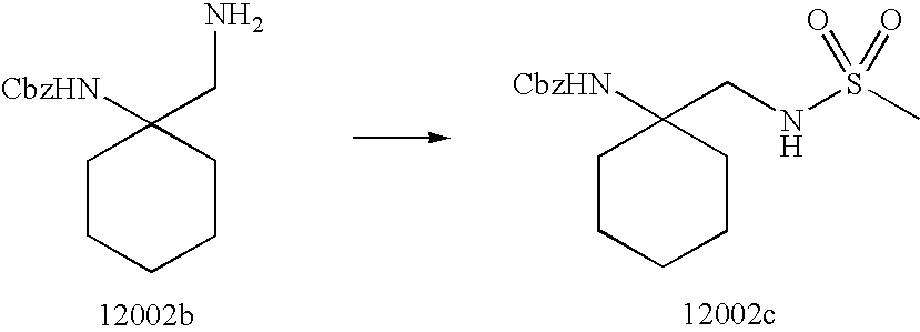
C1CCCCC1([CbzHN])CNS(C)(=O)=O.C1CCCCC1([CbzHN])CN
